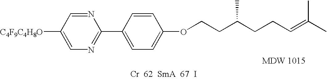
[C4F9C4H8O]C1=CN=C(C2=CC=C(OCCC(CCC=C(C)C)C)C=C2)N=C1
